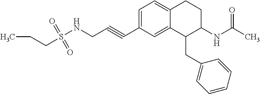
C1=C(C#CCNS(CCC)(=O)=O)C=C2C(=C1)CCC(NC(C)=O)C2CC1=CC=CC=C1
